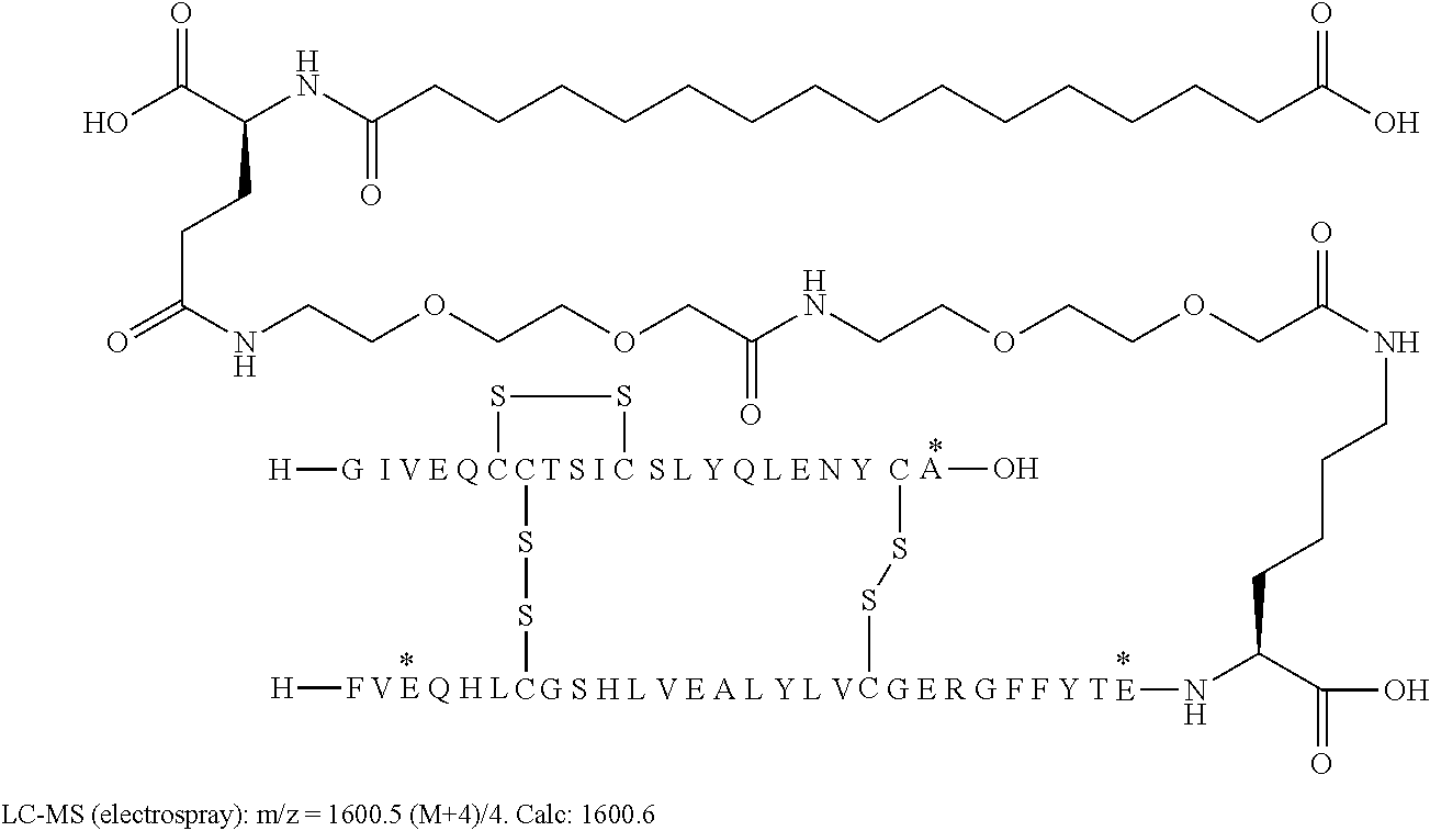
CSSC.[H][G].CSSC.[T S I].CSSC.[A]O.[H]F.OC(C(NC(CCCCCCCCCCCCCCC(O)=O)=O)CCC(=O)NCCOCCOCC(NCCOCCOCC(NCCCCC(N[E])C(O)=O)=O)=O)=O
